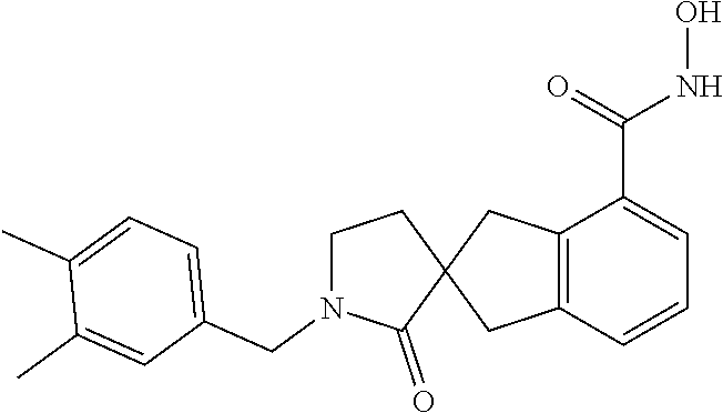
C12=C(C=CC=C1C(=O)NO)CC1(C2)CCN(CC2=CC=C(C)C(C)=C2)C1=O
